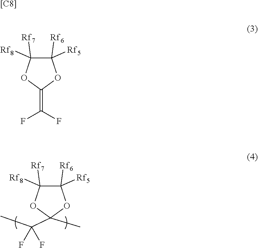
C1([Rf5])([Rf6])C([Rf7])([Rf8])OC(C(C)(F)F)(C)O1.[[C8]].C1([Rf5])([Rf6])C([Rf7])([Rf8])OC(=C(F)F)O1
